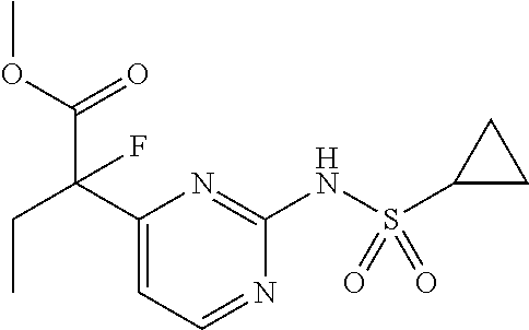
N(S(=O)(=O)C1CC1)C1=NC(C(CC)(C(OC)=O)F)=CC=N1
